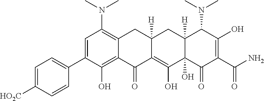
C1(=O)C2=C(O)C3(O)C(=O)C(C(=O)N)=C(O)C(N(C)C)C3([H])CC2([H])CC2=C(N(C)C)C=C(C3=CC=C([HO2C])C=C3)C(O)=C12
